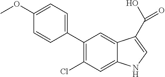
C1(C2=CC=C(OC)C=C2)=C(Cl)C=C2C(=C1)C(C(O)=O)=CN2
